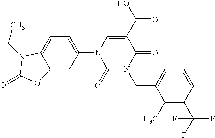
C1(=O)N(CC2=CC=CC(C(F)(F)F)=C2C)C(=O)C(C(=O)O)=CN1C1=CC=C2C(=C1)OC(=O)N2CC
